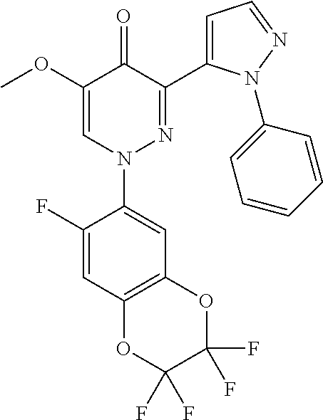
C1(F)=CC2=C(C=C1N1N=C(C3=CC=NN3C3=CC=CC=C3)C(=O)C(OC)=C1)OC(F)(F)C(F)(F)O2
